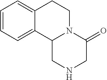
C1=CC=C2C(=C1)CCN1C2CNCC1=O
